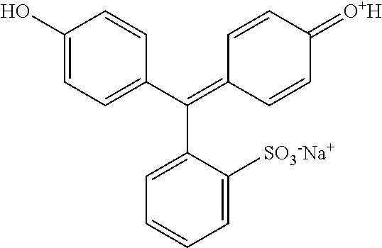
C1(O)=CC=C(C(=C2C=CC(=[O+H])C=C2)C2=CC=CC=C2[SO3-Na+])C=C1
